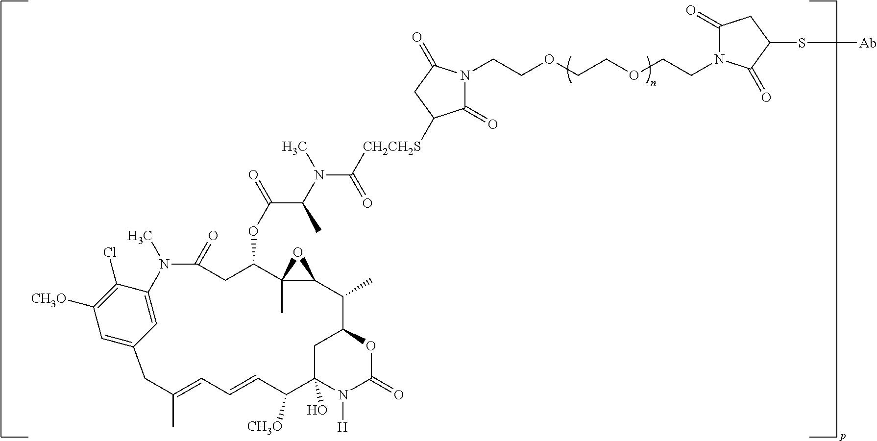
C1=C2C=C(C(Cl)=C1[CH3O])N(C)C(=O)CC(OC(C(C)N(C(=O)[CH2CH2S]C1C(=O)N(CCOCCOCCN3C(=O)CC(S[Ab])C3=O)C(=O)C1)C)=O)C1(C)C(C(C)C3CC(O)(C([CH3O])C=CC=C(C)C2)N([H])C(=O)O3)O1
